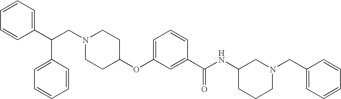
N1(CC(C2=CC=CC=C2)C2=CC=CC=C2)CCC(OC2=CC=CC(C(NC3CCCN(CC4=CC=CC=C4)C3)=O)=C2)CC1
